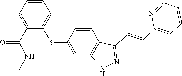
C1=CC=C(C(NC)=O)C(SC2=CC3=C(C=C2)C(C=CC2=CC=CC=N2)=NN3)=C1
